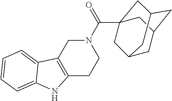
N1(C(=O)C23CC4CC(CC(C2)C4)C3)CC2=C(CC1)NC1=CC=CC=C21
